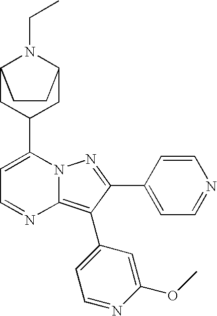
C12CC(C3=CC=NC4=C(C5=CC=NC(OC)=C5)C(C5=CC=NC=C5)=NN34)CC(N1CC)CC2
